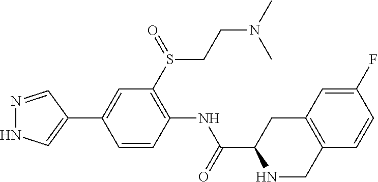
N1=CC(C2=CC(S(CCN(C)C)=O)=C(NC(=O)C3NCC4=C(C3)C=C(F)C=C4)C=C2)=CN1
